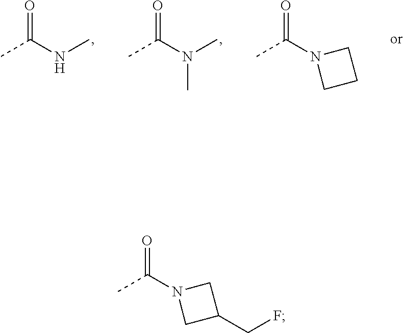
CC(NC)=O.CC(N(C)C)=O.CC(N1CCC1)=O.CC(N1CC(CF)C1)=O
